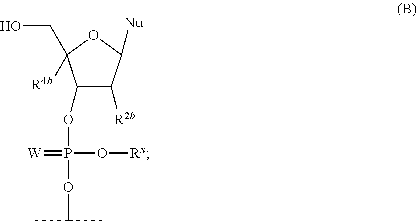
C1(OP(O[Rx])(OC(C)C)=[W])C([R2b])C([Nu])OC1(CO)[R4b]
